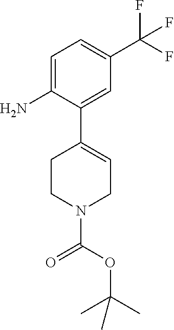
C1=C(N)C(C2=CCN(C(OC(C)(C)C)=O)CC2)=CC(C(F)(F)F)=C1
